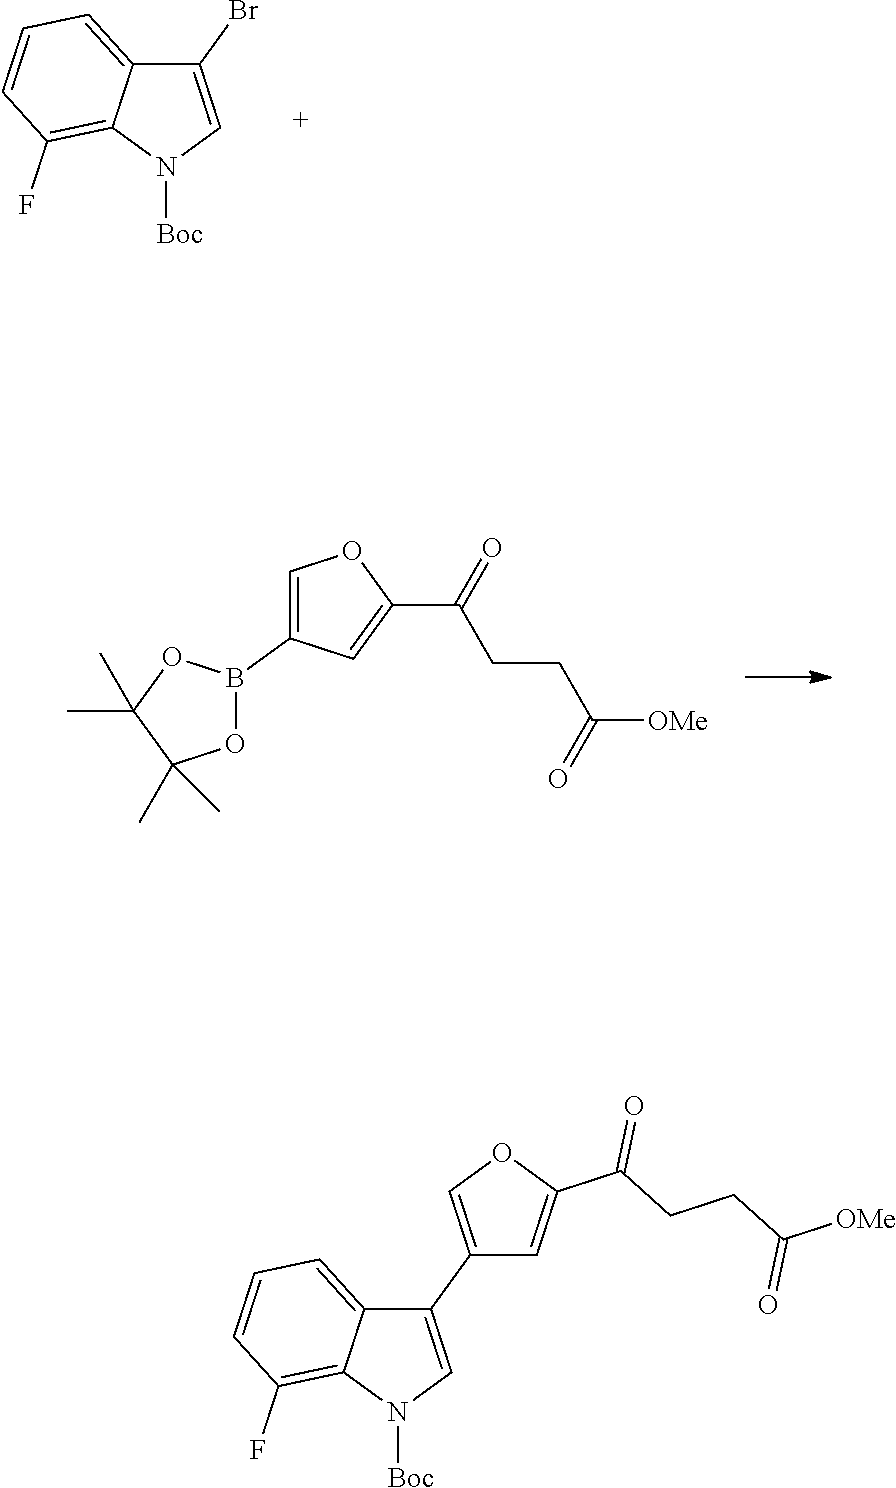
N1([Boc])C=C(Br)C2=CC=CC(F)=C12.C1(B2OC(C)(C)C(C)(C)O2)=COC(C(=O)CCC(=O)[OMe])=C1.N1([Boc])C=C(C2=COC(C(CCC([OMe])=O)=O)=C2)C2=CC=CC(F)=C12
